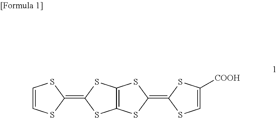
C1=CSC(=C2SC3=C(SC(=C4SC([COOH])=CS4)S3)S2)S1
